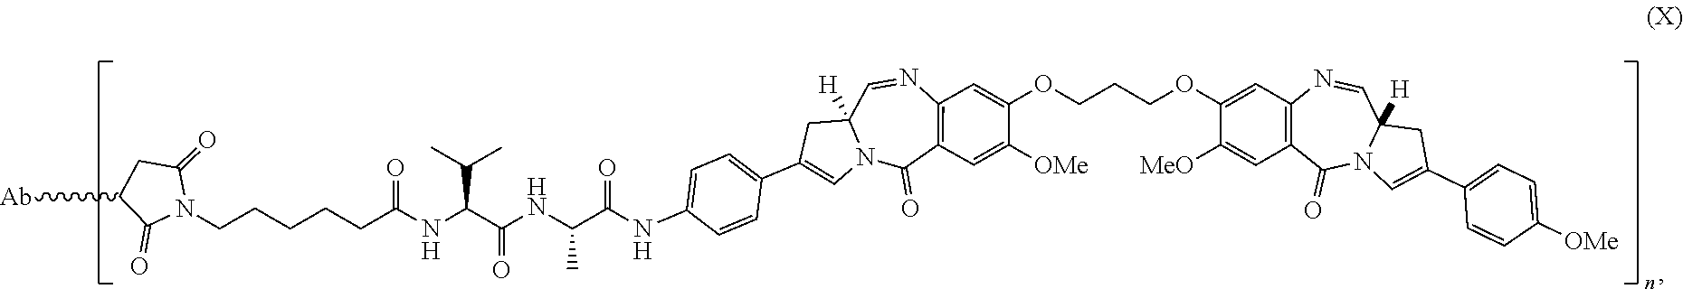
[Ab]C1C(=O)N(CCCCCC(NC(C(NC(C(NC2=CC=C(C3=CN4C([H])(C3)C=NC3=C(C4=O)C=C([OMe])C(OCCCOC4=CC5=C(C=C4[MeO])C(=O)N4C([H])(C=N5)CC(C5=CC=C([OMe])C=C5)=C4)=C3)C=C2)=O)C)=O)C(C)C)=O)C(=O)C1
